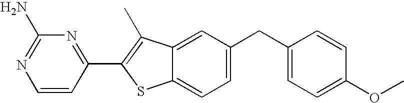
C1=CC(C2=C(C)C3=CC(CC4=CC=C(OC)C=C4)=CC=C3S2)=NC(N)=N1
